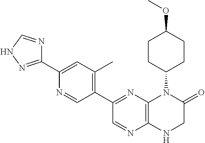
C1(C2=NNC=N2)=CC(C)=C(C2=NC3=C(N=C2)NCC(=O)N3C2CCC(OC)CC2)C=N1
